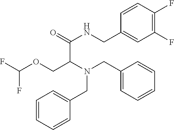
C1=CC=CC(CN(CC2=CC=CC=C2)C(COC(F)F)C(=O)NCC2=CC(F)=C(F)C=C2)=C1
